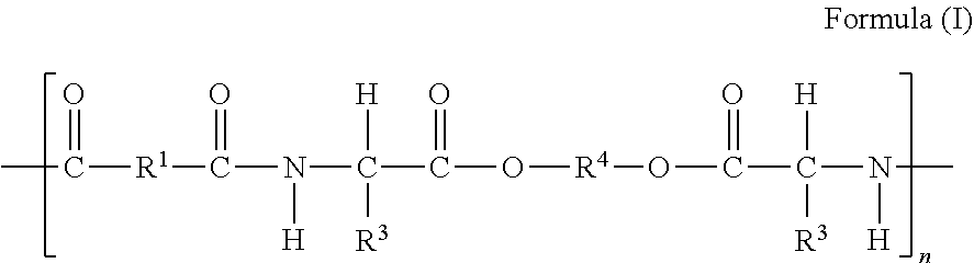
CC(=O)[R1]C(=O)N([H])C([H])([R3])C(=O)O[R4]OC(=O)C([H])([R3])N([H])C
